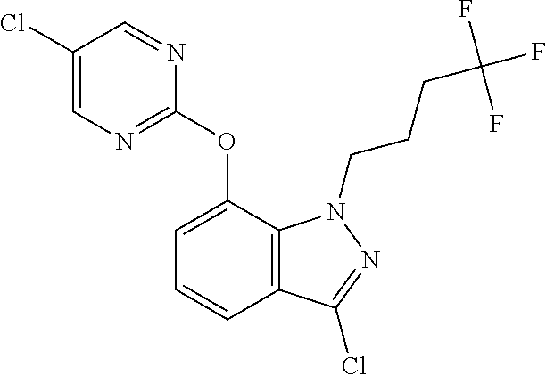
C1(Cl)=CN=C(OC2=CC=CC3=C2N(CCCC(F)(F)F)N=C3Cl)N=C1
